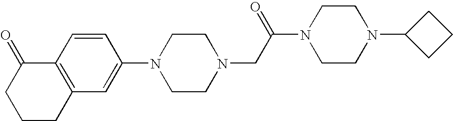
C1=CC2=C(C=C1N1CCN(CC(N3CCN(C4CCC4)CC3)=O)CC1)CCCC2=O
